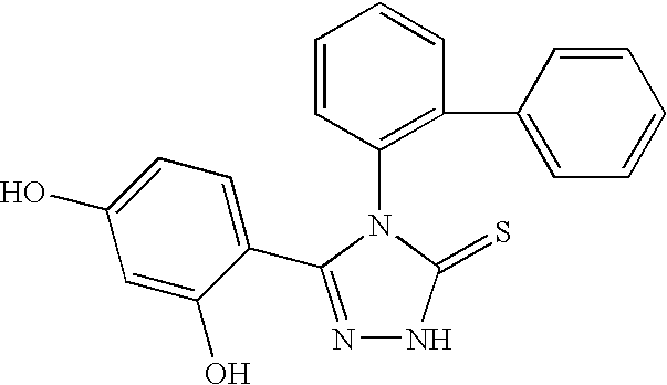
C1=CC(N2C(=S)NN=C2C2=CC=C(O)C=C2O)=C(C2=CC=CC=C2)C=C1
